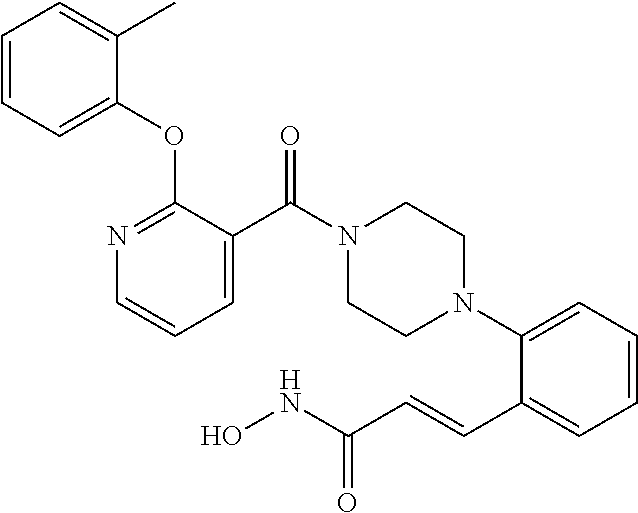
C1=C(C(N2CCN(C3=CC=CC=C3C=CC(NO)=O)CC2)=O)C(OC2=CC=CC=C2C)=NC=C1
